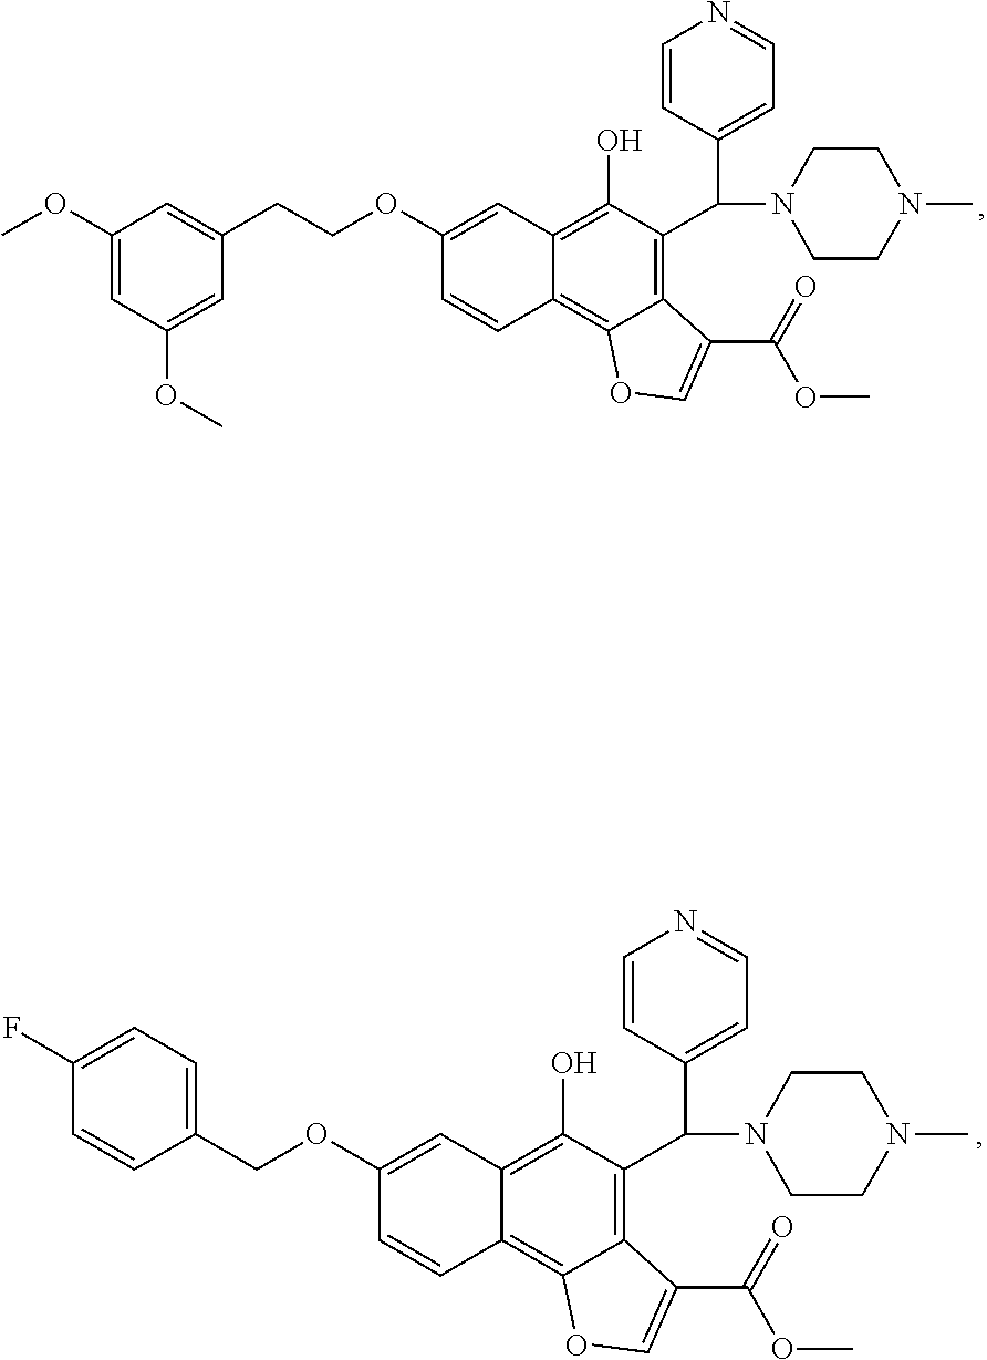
C1(OCCC2=CC(OC)=CC(OC)=C2)=CC2=C(O)C(C(C3=CC=NC=C3)N3CCN(C)CC3)=C3C(=C2C=C1)OC=C3C(=O)OC.C1(OCC2=CC=C(F)C=C2)=CC2=C(O)C(C(C3=CC=NC=C3)N3CCN(C)CC3)=C3C(=C2C=C1)OC=C3C(=O)OC
